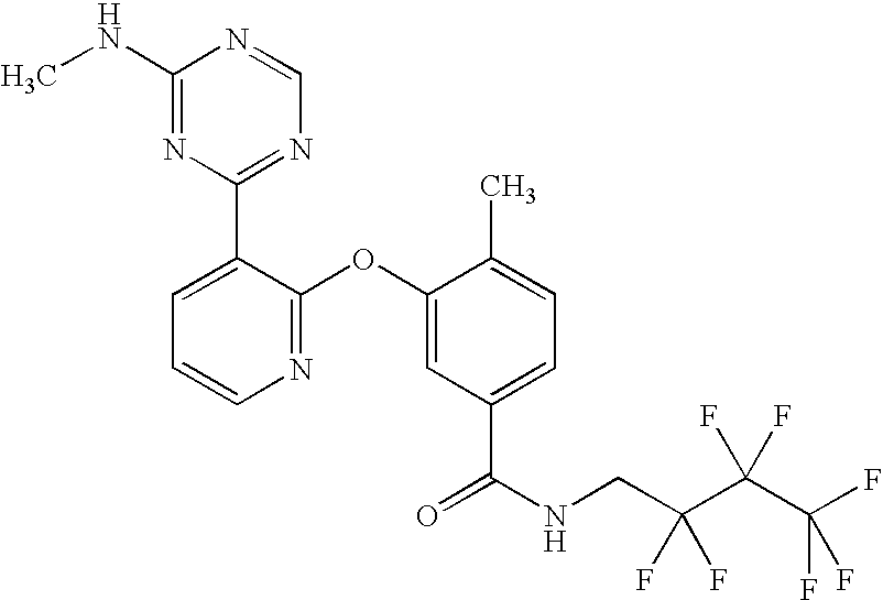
N1=C(OC2=CC(C(NCC(C(C(F)(F)F)(F)F)(F)F)=O)=CC=C2C)C(C2=NC=NC(NC)=N2)=CC=C1
